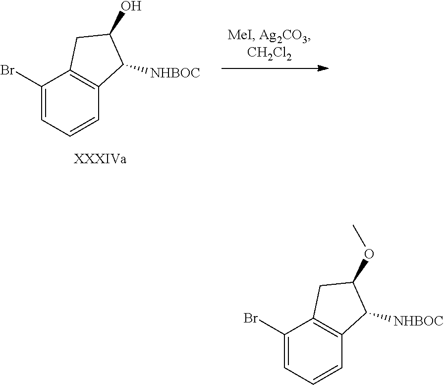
BrC1=CC=CC2=C1CC(O)C2[NHBOC].BrC1=CC=CC2=C1CC(OC)C2[NHBOC]
